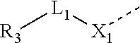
[R3][L1][X1]C
